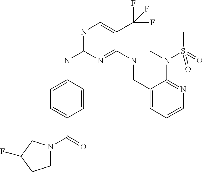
N1=C(NC2=CC=C(C(=O)N3CCC(F)C3)C=C2)N=C(NCC2=CC=CN=C2N(C)S(C)(=O)=O)C(C(F)(F)F)=C1
